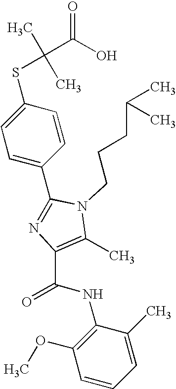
C1(C2=NC(C(NC3=C(OC)C=CC=C3C)=O)=C(C)N2CCCC(C)C)=CC=C(SC(C)(C)C(O)=O)C=C1
